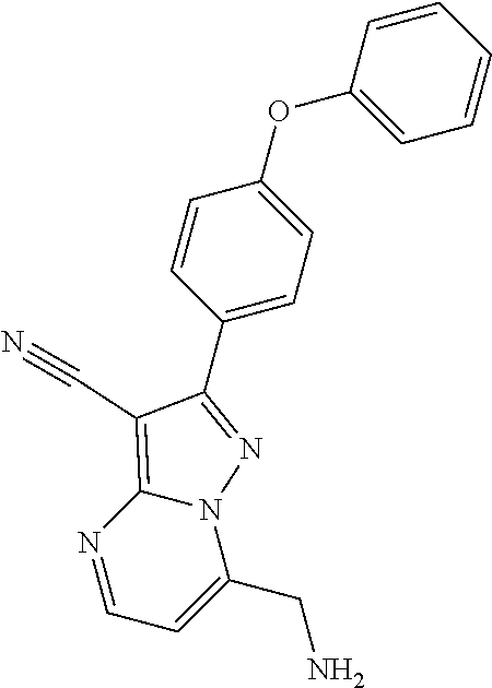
C1=CC=CC=C1OC1=CC=C(C2=NN3C(=C2C#N)N=CC=C3CN)C=C1
